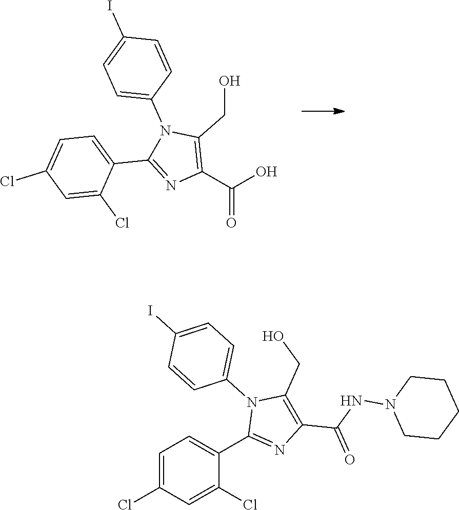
C1=C(N2C(CO)=C(C(=O)O)N=C2C2=CC=C(Cl)C=C2Cl)C=CC(I)=C1.C1CCCCN1NC(C1=C(CO)N(C2=CC=C(I)C=C2)C(C2=CC=C(Cl)C=C2Cl)=N1)=O
